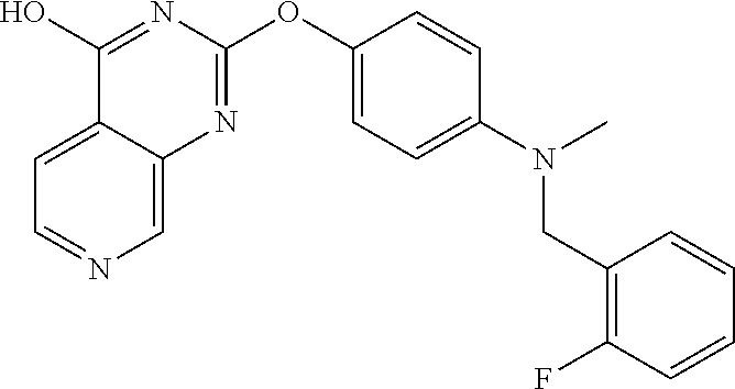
C12=CC=NC=C1N=C(OC1=CC=C(N(C)CC3=C(F)C=CC=C3)C=C1)N=C2O
